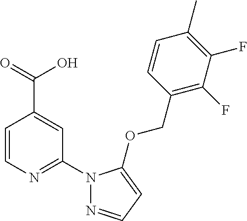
C1=CN=C(N2N=CC=C2OCC2=C(F)C(F)=C(C)C=C2)C=C1C(=O)O
